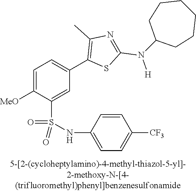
C1=C([MeO])C(S(NC2=CC=C([CF3])C=C2)(=O)=O)=CC(C2=C(C)N=C(N([H])C3CCCCCC3)S2)=C1
